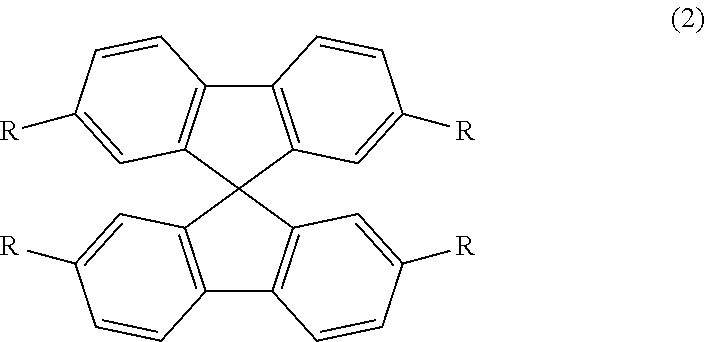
C12=C(C3(C4=C1C=CC([R])=C4)C1=C(C4=C3C=C([R])C=C4)C=CC([R])=C1)C=C([R])C=C2
